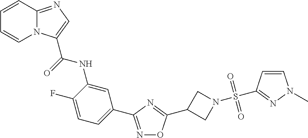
C1=CC2=NC=C(C(=O)NC3=CC(C4=NOC(C5CN(S(=O)(=O)C6=NN(C)C=C6)C5)=N4)=CC=C3F)N2C=C1
